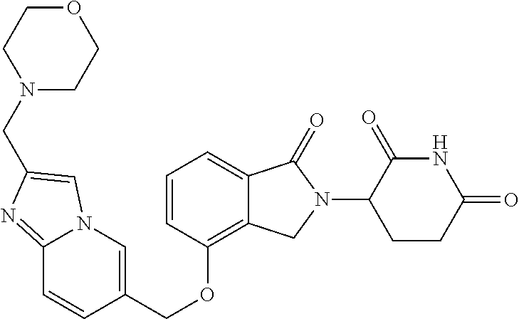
C(OC1=C2C(=CC=C1)C(=O)N(C1C(=O)NC(=O)CC1)C2)C1=CN2C(=NC(CN3CCOCC3)=C2)C=C1
